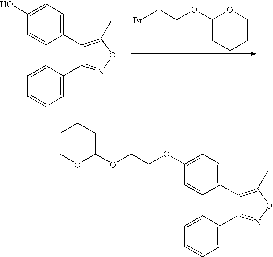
C1(C2=C(C)ON=C2C2=CC=CC=C2)=CC=C(O)C=C1.C1(OCCBr)CCCCO1.C1(C2=C(C)ON=C2C2=CC=CC=C2)=CC=C(OCCOC2OCCCC2)C=C1
